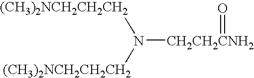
N([CH2CH2CNH2]=O)([(CH3)2NCH2CH2CH2])[(CH3)2NCH2CH2CH2]
